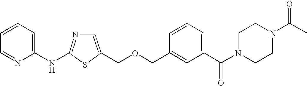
C1=C(COCC2=CC(C(N3CCN(C(C)=O)CC3)=O)=CC=C2)SC(NC2=CC=CC=N2)=N1
